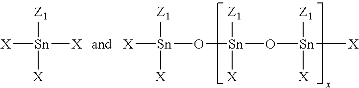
[X][Sn]([X])([X])[Z1].[X][Sn]([X])([Z1])O[Sn](O[Sn]([X])([Z1])[X])([Z1])[X]
